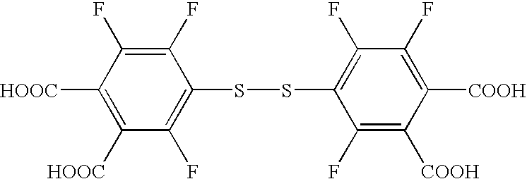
C1([HOOC])=C([HOOC])C(F)=C(F)C(SSC2=C(F)C(F)=C([COOH])C([COOH])=C2F)=C1F
